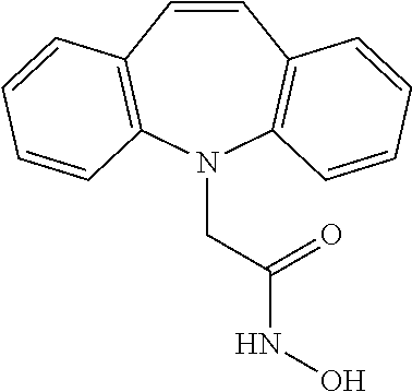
C1=CC2=C(N(CC(NO)=O)C3=C1C=CC=C3)C=CC=C2
